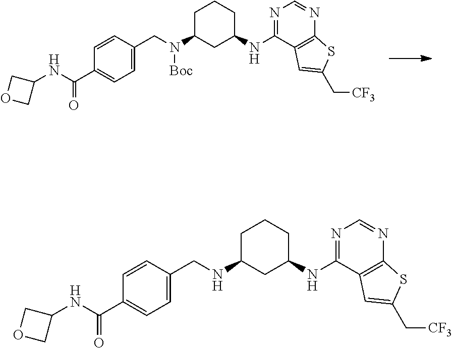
C1C(N(CC2=CC=C(C(=O)NC3COC3)C=C2)[Boc])CC(NC2=NC=NC3=C2C=C(C[CF3])S3)CC1.C1C(NCC2=CC=C(C(=O)NC3COC3)C=C2)CC(NC2=NC=NC3=C2C=C(C[CF3])S3)CC1
